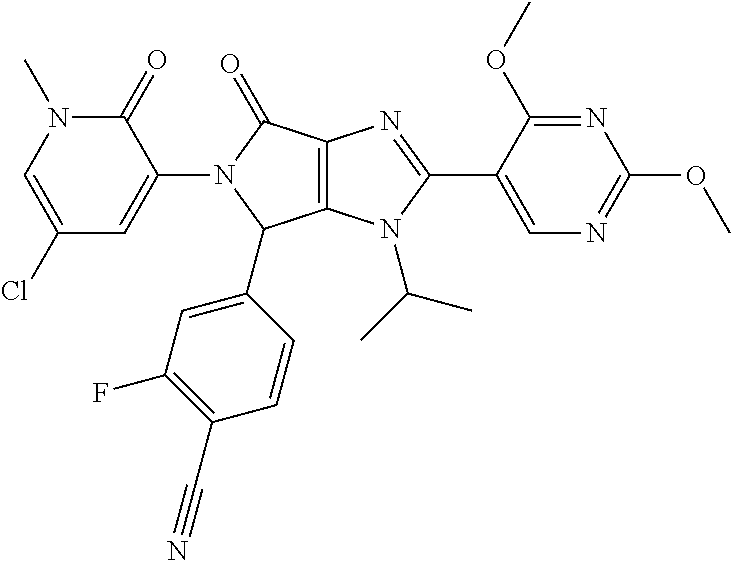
C1(Cl)=CN(C)C(=O)C(N2C(C3=CC(F)=C(C#N)C=C3)C3=C(C2=O)N=C(C2=CN=C(OC)N=C2OC)N3C(C)C)=C1
